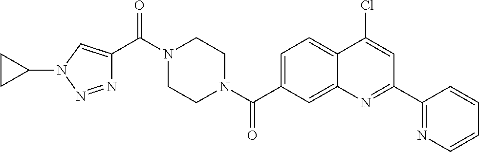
N1(C(C2=CN(C3CC3)N=N2)=O)CCN(C(=O)C2=CC=C3C(=C2)N=C(C2=NC=CC=C2)C=C3Cl)CC1
